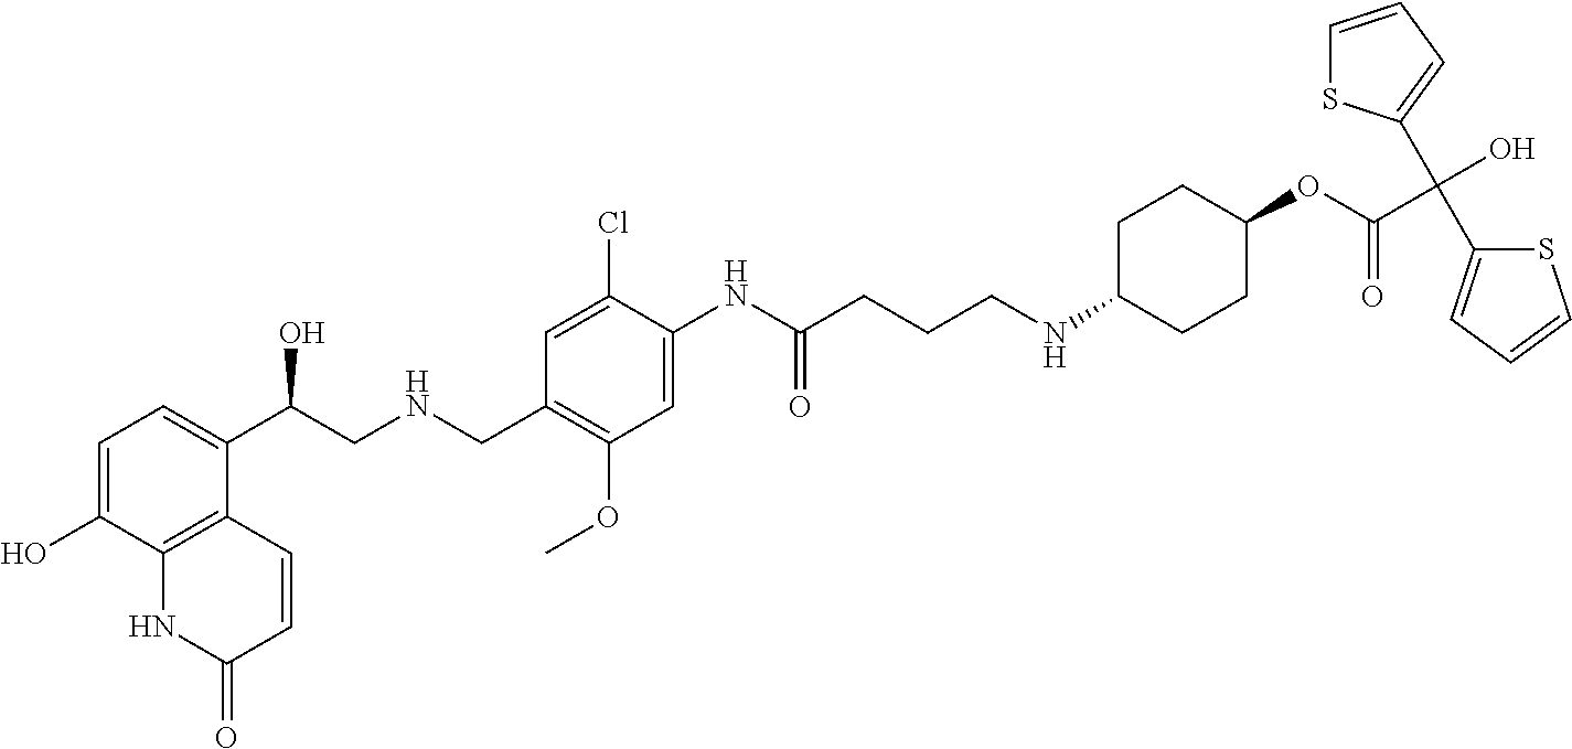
C1=C(O)C2=C(C(C(CNCC3=C(OC)C=C(NC(CCCNC4CCC(OC(C(C5=CC=CS5)(O)C5=CC=CS5)=O)CC4)=O)C(Cl)=C3)O)=C1)C=CC(=O)N2
